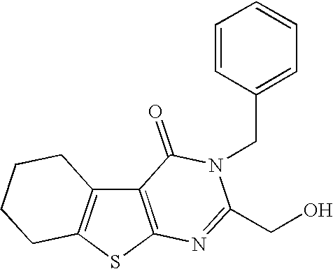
C12=C(SC3=C1CCCC3)N=C(CO)N(CC1=CC=CC=C1)C2=O
